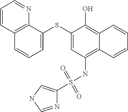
C12=C(NS(=O)(=O)C3=CNC=N3)C=C(SC3=CC=CC4=C3N=CC=C4)C(O)=C1C=CC=C2
